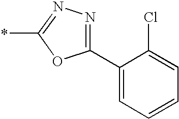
C1(C2=CC=CC=C2Cl)=NN=C(*)O1
